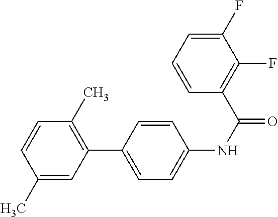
C1(C)=CC(C2=CC=C(NC(=O)C3=C(F)C(F)=CC=C3)C=C2)=C(C)C=C1
